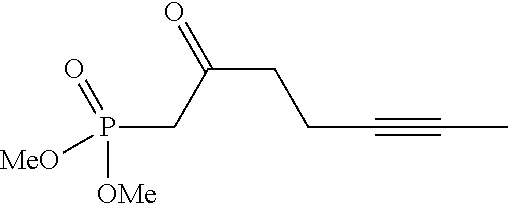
P(CC(CCC#CC)=O)([OMe])(=O)[MeO]
